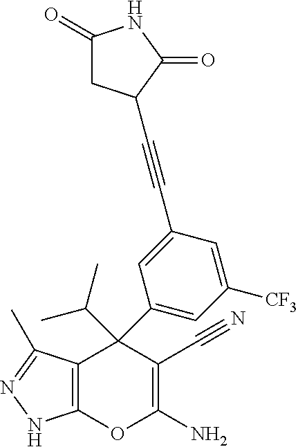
C12=C(C(C)=NN1)C(C1=CC([CF3])=CC(C#CC3CC(=O)NC3=O)=C1)(C(C)C)C(C#N)=C(N)O2
